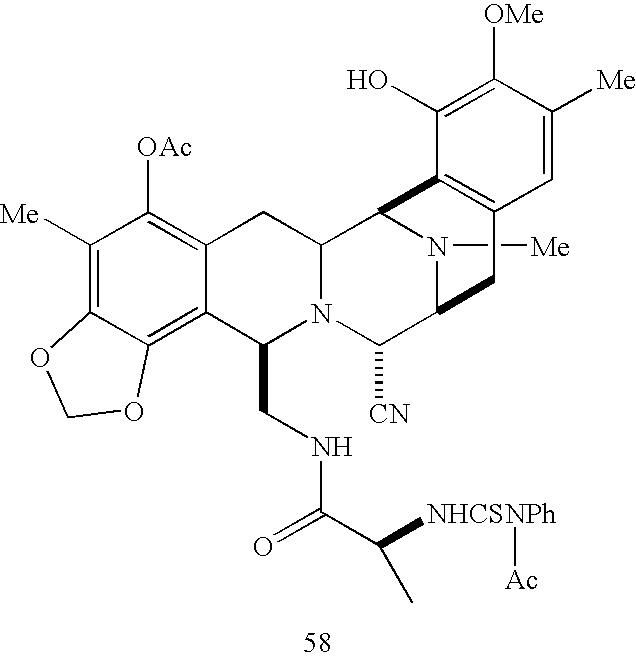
N1([Me])C2C([CN])N3C(CNC(C([NHCSNPh][Ac])C)=O)C4=C5C(=C([Me])C([OAc])=C4CC3C1C1=C(C2)C=C([Me])C([OMe])=C1O)OCO5
